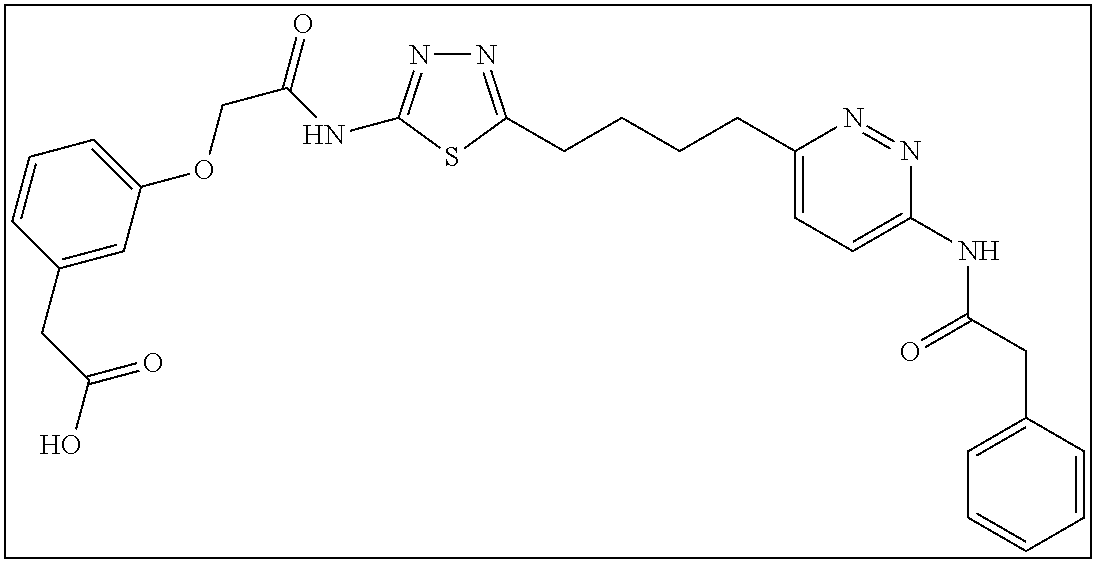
N1=C(CCCCC2=CC=C(NC(CC3=CC=CC=C3)=O)N=N2)SC(NC(=O)COC2=CC=CC(CC(O)=O)=C2)=N1
